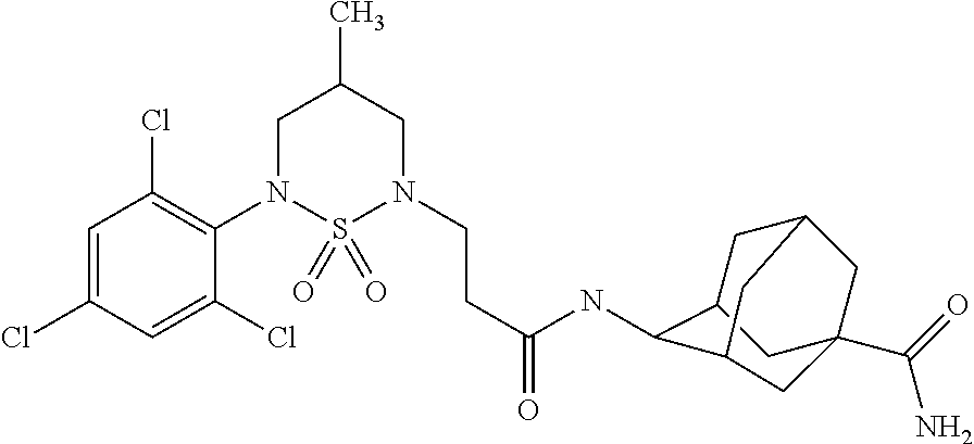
C1=C(Cl)C=C(Cl)C(N2S(=O)(=O)N(CCC(=O)NC3C4CC5CC(C(=O)N)(CC3C5)C4)CC(C)C2)=C1Cl
